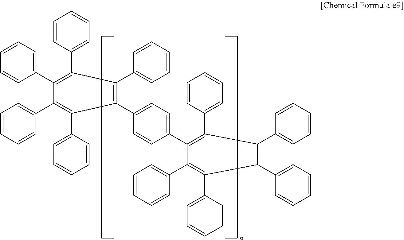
C1(C2=CC=CC=C2)=C(C2=CC=CC=C2)C(C2=CC=CC=C2)=C(C2=CC=C(C3=C(C4=CC=CC=C4)C(C4=CC=CC=C4)=C(C4=CC=CC=C4)C(C4=CC=CC=C4)=C3C3=CC=CC=C3)C=C2)C(C2=CC=CC=C2)=C1C1=CC=CC=C1
